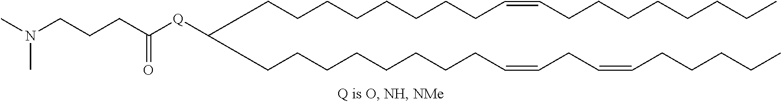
C(CCCCCCCC=CCC=CCCCCC)C(CCCCCCCCC=CCCCCCCCC)[Q]C(CCCN(C)C)=O
